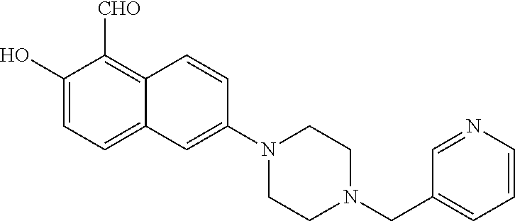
C1(O)=CC=C2C(=C1[CHO])C=CC(N1CCN(CC3=CC=CN=C3)CC1)=C2
